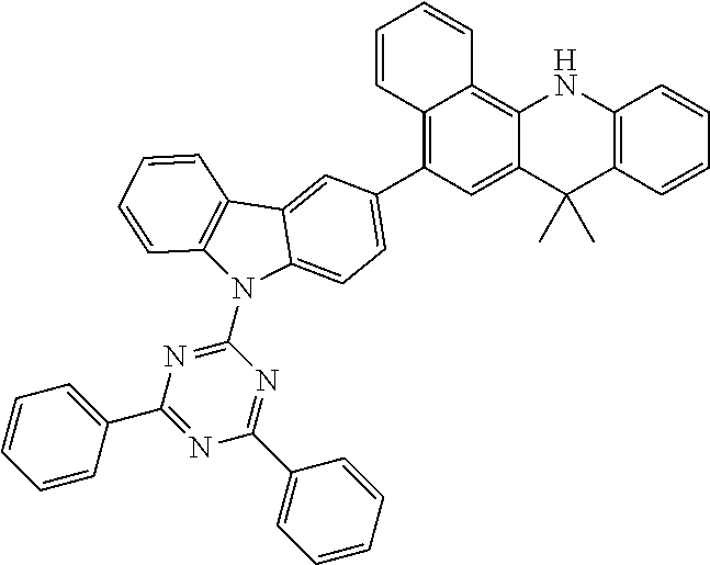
C12=C(C3=CC=C4N(C5=NC(C6=CC=CC=C6)=NC(C6=CC=CC=C6)=N5)C5=C(C4=C3)C=CC=C5)C=C3C(=C1C=CC=C2)NC1=C(C3(C)C)C=CC=C1
